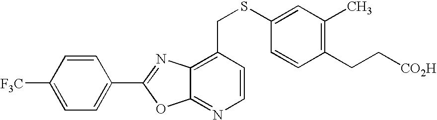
C1([F3C])=CC=C(C2=NC3=C(CSC4=CC(C)=C(CC[CO2H])C=C4)C=CN=C3O2)C=C1
